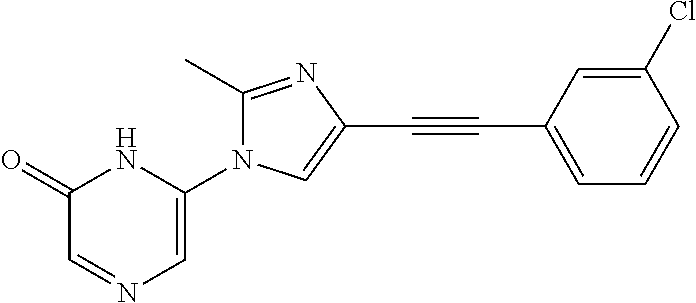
C1(=O)C=NC=C(N2C(C)=NC(C#CC3=CC=CC(Cl)=C3)=C2)N1
